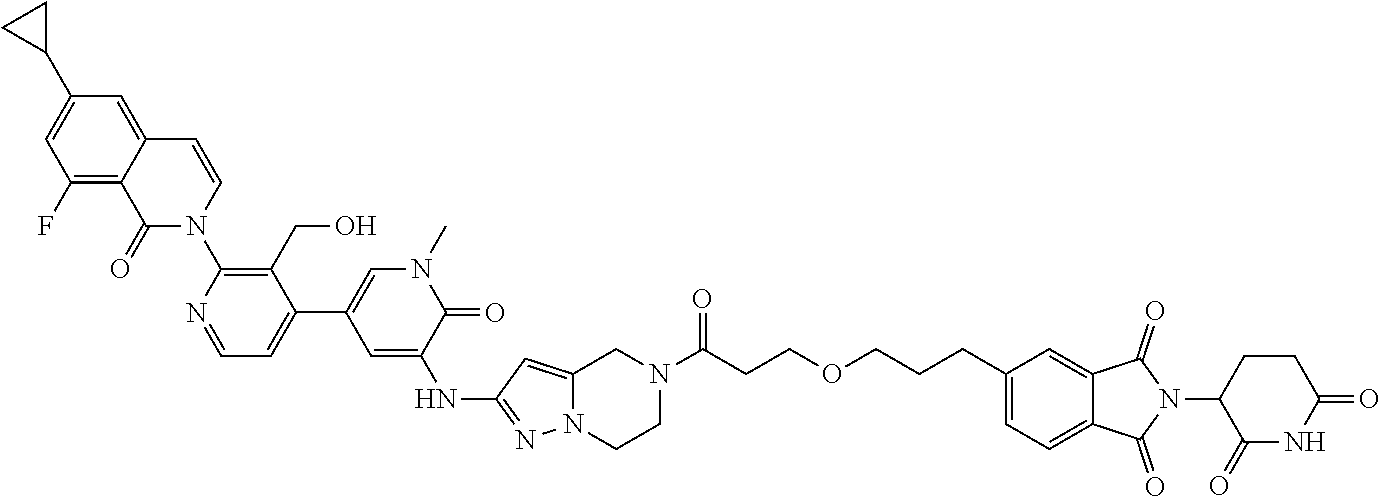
C1(C2=CC(F)=C3C(=C2)C=CN(C2=C(CO)C(C4=CN(C)C(=O)C(NC5=NN6C(=C5)CN(C(CCOCCCC5=CC=C7C(=C5)C(=O)N(C5CCC(=O)NC5=O)C7=O)=O)CC6)=C4)=CC=N2)C3=O)CC1
